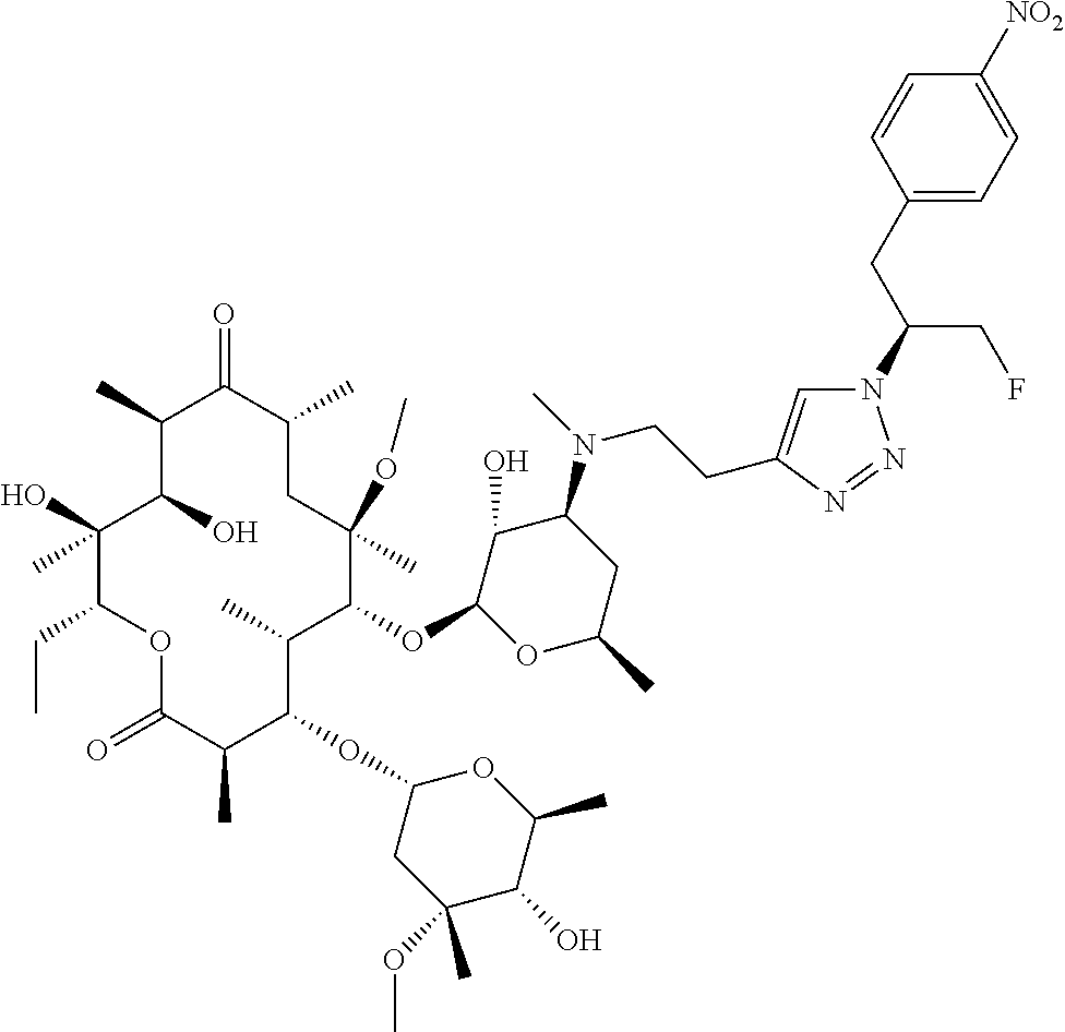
O(C1C(C)C(OC2CC(OC)(C)C(O)C(C)O2)C(C)C(=O)OC(CC)C(O)(C)C(O)C(C)C(=O)C(C)CC1(OC)C)C1C(O)C(N(C)CCC2=CN(C(CF)CC3=CC=C([NO2])C=C3)N=N2)CC(C)O1
